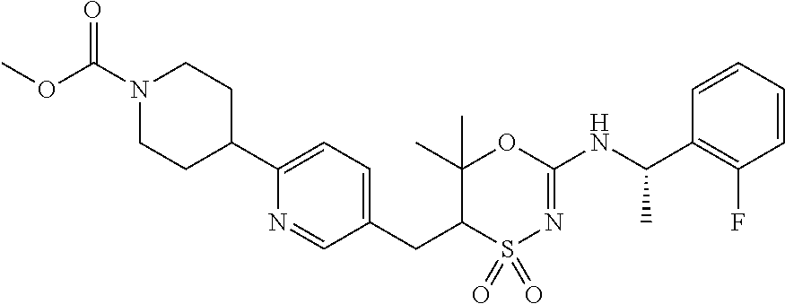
C1=C(C2CCN(C(OC)=O)CC2)N=CC(CC2C(C)(C)OC(NC(C3=C(F)C=CC=C3)C)=NS2(=O)=O)=C1
